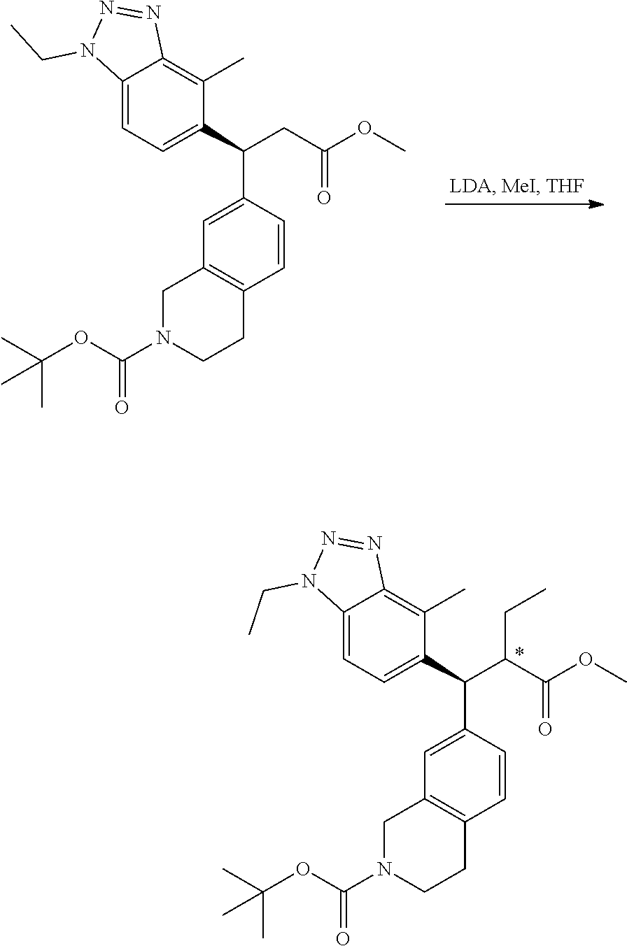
N1=NC2=C(C)C(C(C3=CC4=C(C=C3)CCN(C(OC(C)(C)C)=O)C4)CC(OC)=O)=CC=C2N1CC.N1=NC2=C(C)C(C(C3=CC4=C(C=C3)CCN(C(OC(C)(C)C)=O)C4)C(C(OC)=O)CC)=CC=C2N1CC
